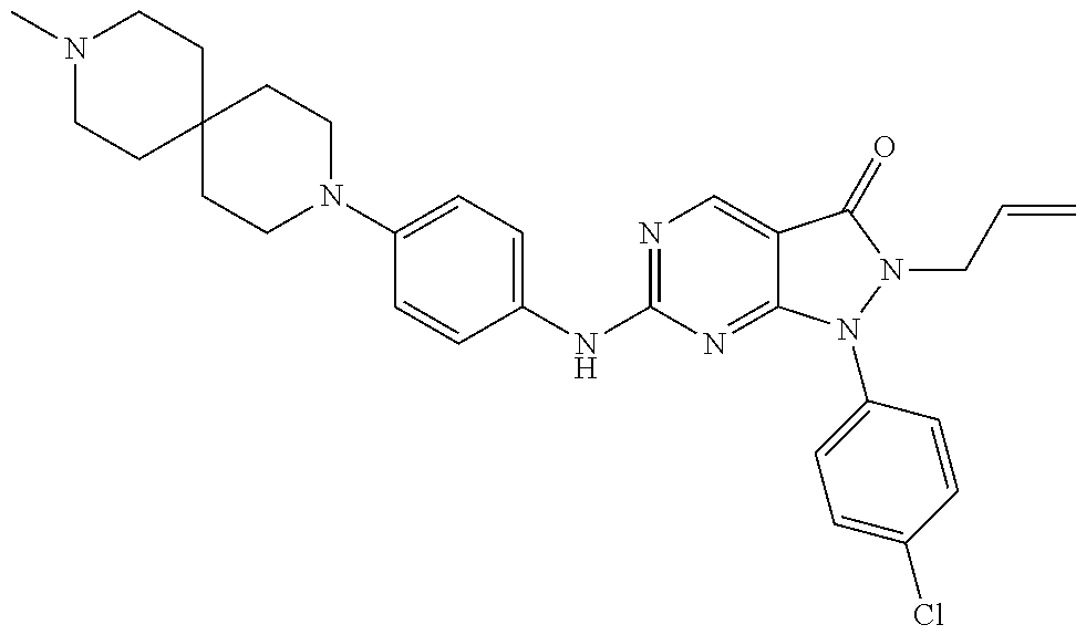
N1(C)CCC2(CC1)CCN(C1=CC=C(NC3=NC=C4C(=N3)N(C3=CC=C(Cl)C=C3)N(CC=C)C4=O)C=C1)CC2
